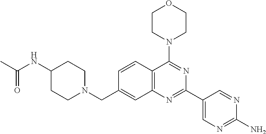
C(C1=CC2=C(C=C1)C(N1CCOCC1)=NC(C1=CN=C(N)N=C1)=N2)N1CCC(NC(C)=O)CC1
